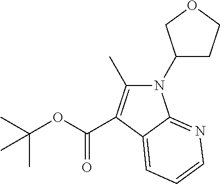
N1(C2CCOC2)C(C)=C(C(OC(C)(C)C)=O)C2=CC=CN=C12
